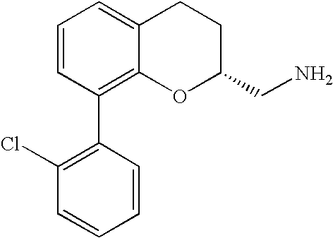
C1=CC(C2=C(Cl)C=CC=C2)=C2C(=C1)CCC(CN)O2
